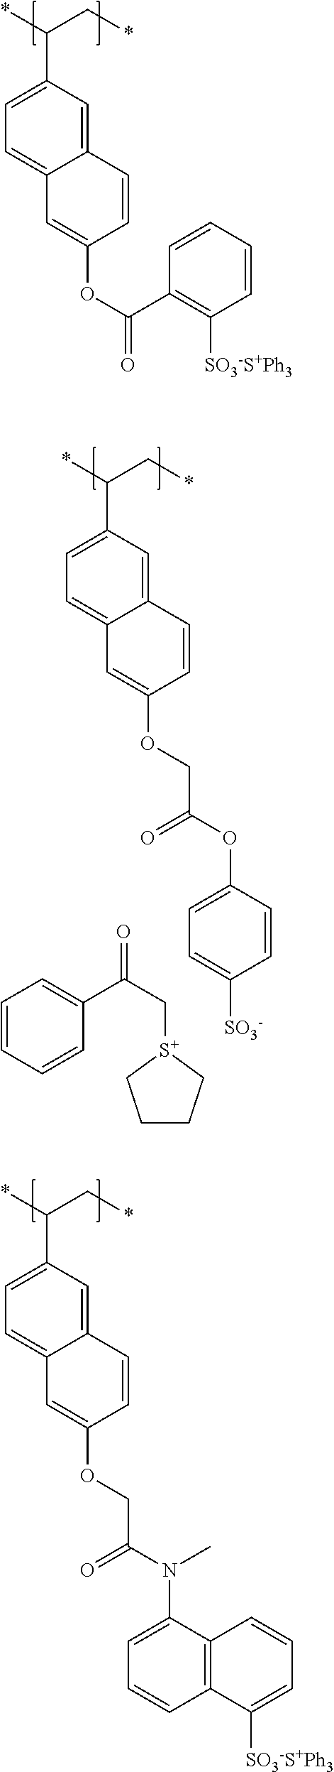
C(C1=CC=C2C(=C1)C=CC(OCC(=O)N(C1=CC=CC3=C1C=CC=C3[SO3-S+Ph3])C)=C2)(C*)*.C(C1=CC=C2C(=C1)C=CC(OC(=O)C1=C([SO3-S+Ph3])C=CC=C1)=C2)(C*)*.C(C1=CC=C2C(=C1)C=CC(OCC(=O)OC1=CC=C([SO3-])C=C1)=C2)(C*)*.C1=CC=CC(C(=O)C[S+]2CCCC2)=C1
